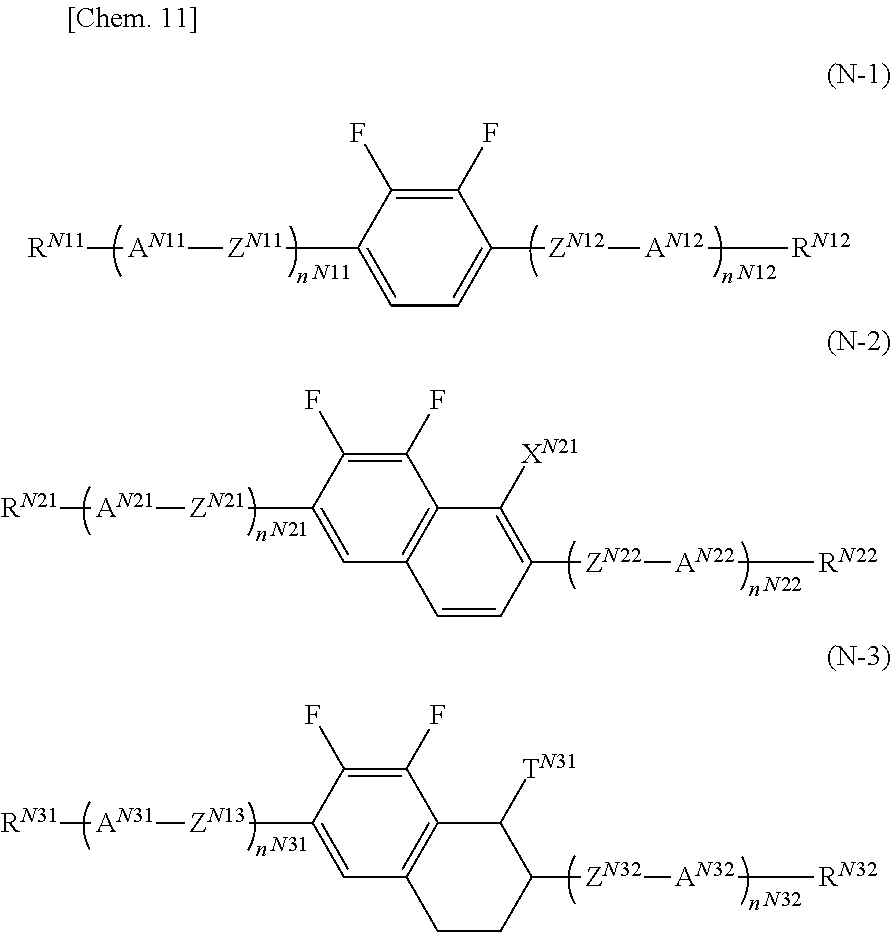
[RN11][AN11][ZN11]C1=CC=C([ZN12][AN12][RN12])C(F)=C1F.[N11].[N12].[N21].[RN21][AN21][ZN21]C1=CC2=C(C(F)=C1F)C([XN21])=C([ZN22][AN22][RN22])C=C2.[N22].[N31].[RN31][AN31][ZN13]C1=CC2=C(C(F)=C1F)C([TN31])C([ZN32][AN32][RN32])CC2.[N32]
